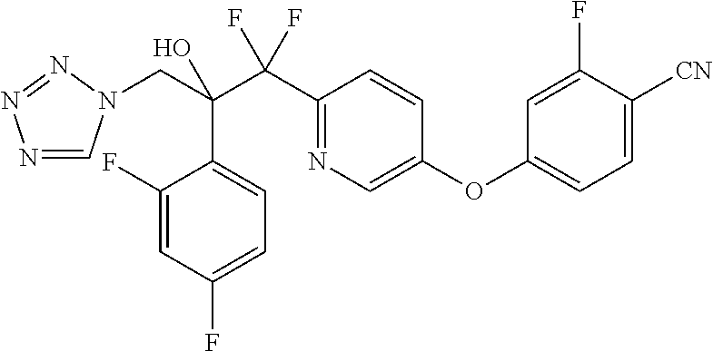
N1=CN(CC(C(C2=NC=C(OC3=CC=C([CN])C(F)=C3)C=C2)(F)F)(O)C2=CC=C(F)C=C2F)N=N1
